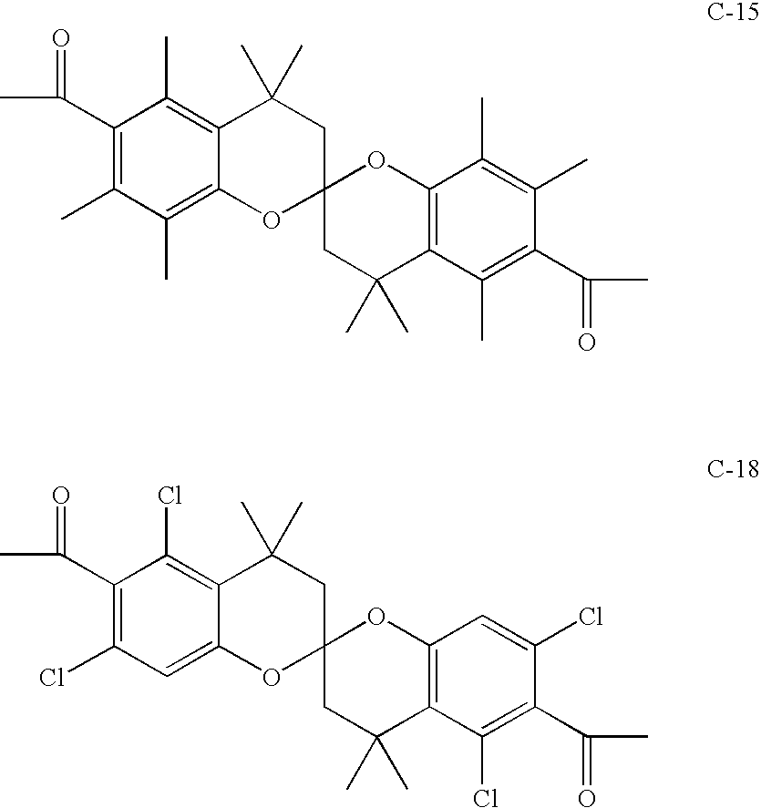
C1(C(C)=O)=C(C)C(C)=C2C(=C1C)C(C)(C)CC1(CC(C)(C)C3=C(C(C)=C(C)C(C(C)=O)=C3C)O1)O2.C1(C(C)=O)=C(Cl)C=C2C(=C1Cl)C(C)(C)CC1(CC(C)(C)C3=C(C=C(Cl)C(C(C)=O)=C3Cl)O1)O2
